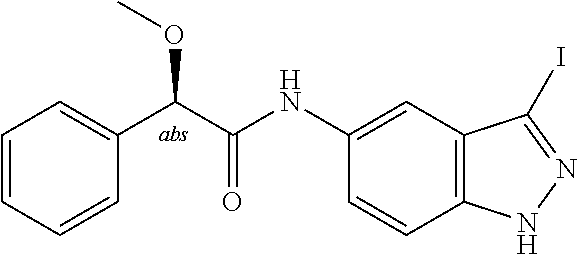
C12=C(C=C(NC(C(C3=CC=CC=C3)OC)=O)C=C1)C(I)=NN2
